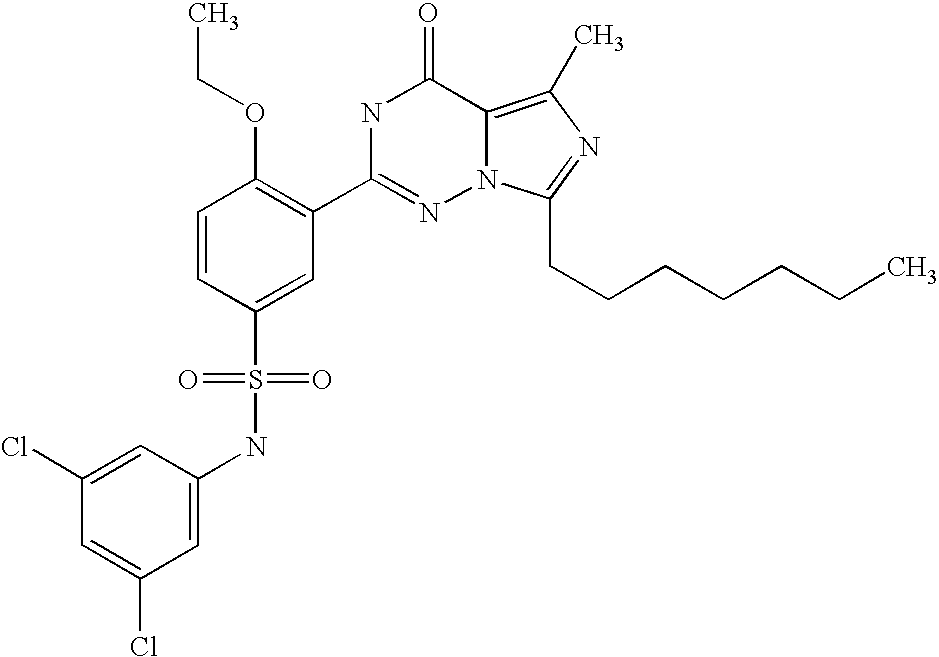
C1=CC(S(NC2=CC(Cl)=CC(Cl)=C2)(=O)=O)=CC(C2=NN3C(=C(C)N=C3CCCCCCC)C(=O)N2)=C1OCC
